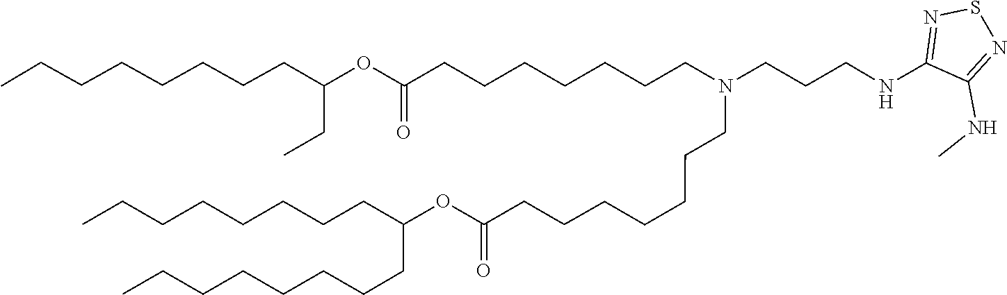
C(CC)(CCCCCCCC)OC(=O)CCCCCCCN(CCCCCCCC(OC(CCCCCCCC)CCCCCCCC)=O)CCCNC1=NSN=C1NC
